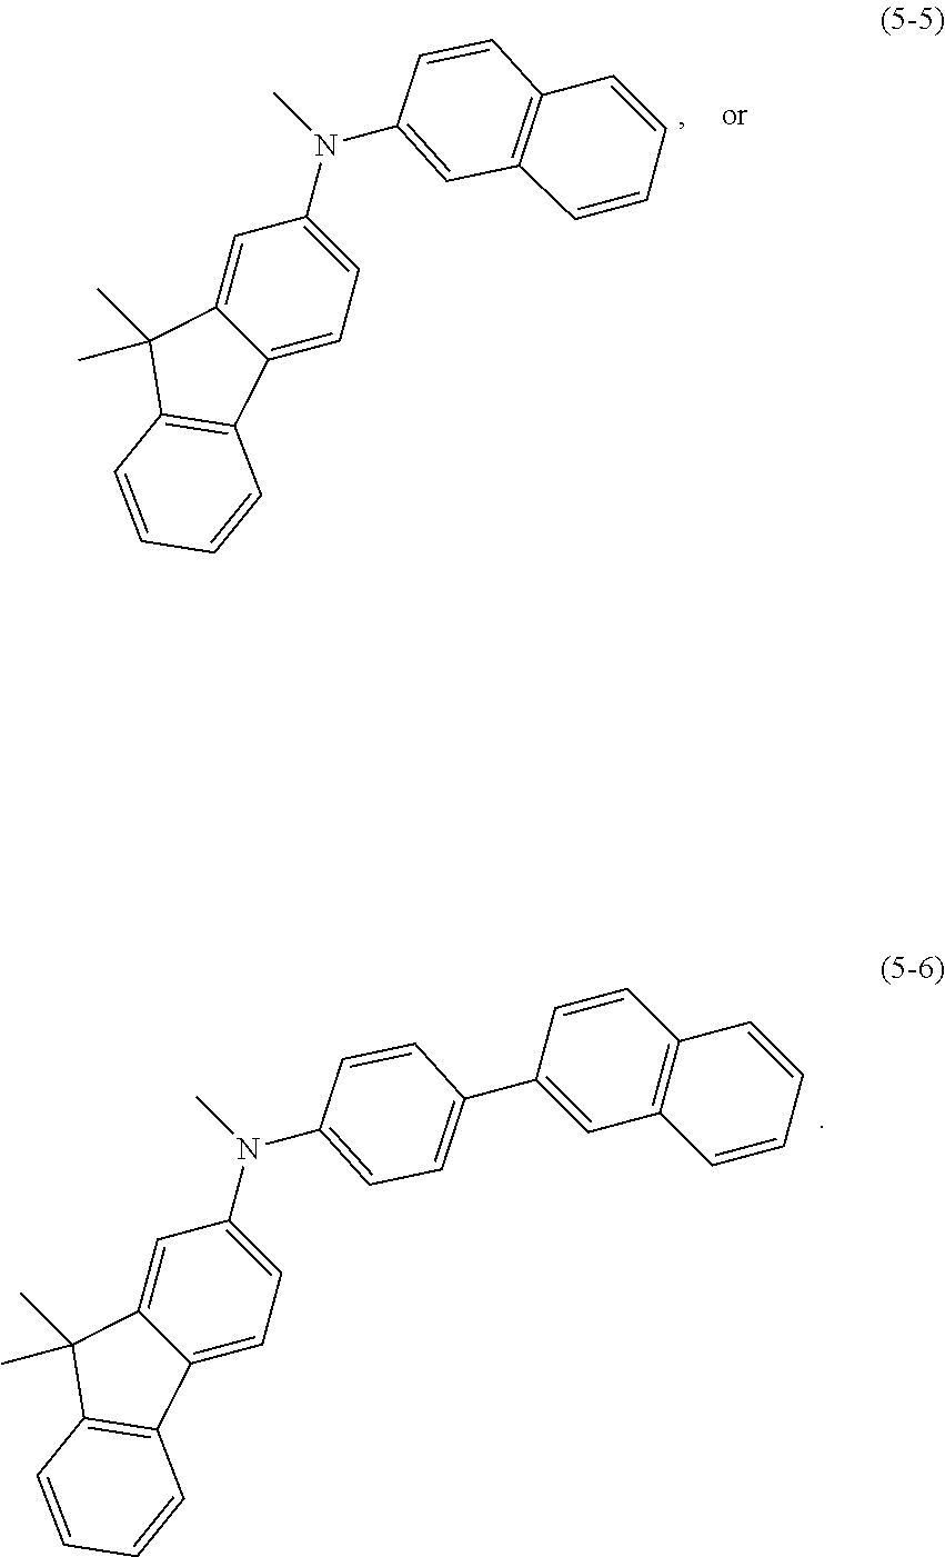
C1(C2=CC3=C(C=C2)C=CC=C3)=CC=C(N(C)C2=CC=C3C(=C2)C(C)(C)C2=C3C=CC=C2)C=C1.C12=C(C=C(N(C)C3=CC=C4C(=C3)C(C)(C)C3=C4C=CC=C3)C=C1)C=CC=C2
